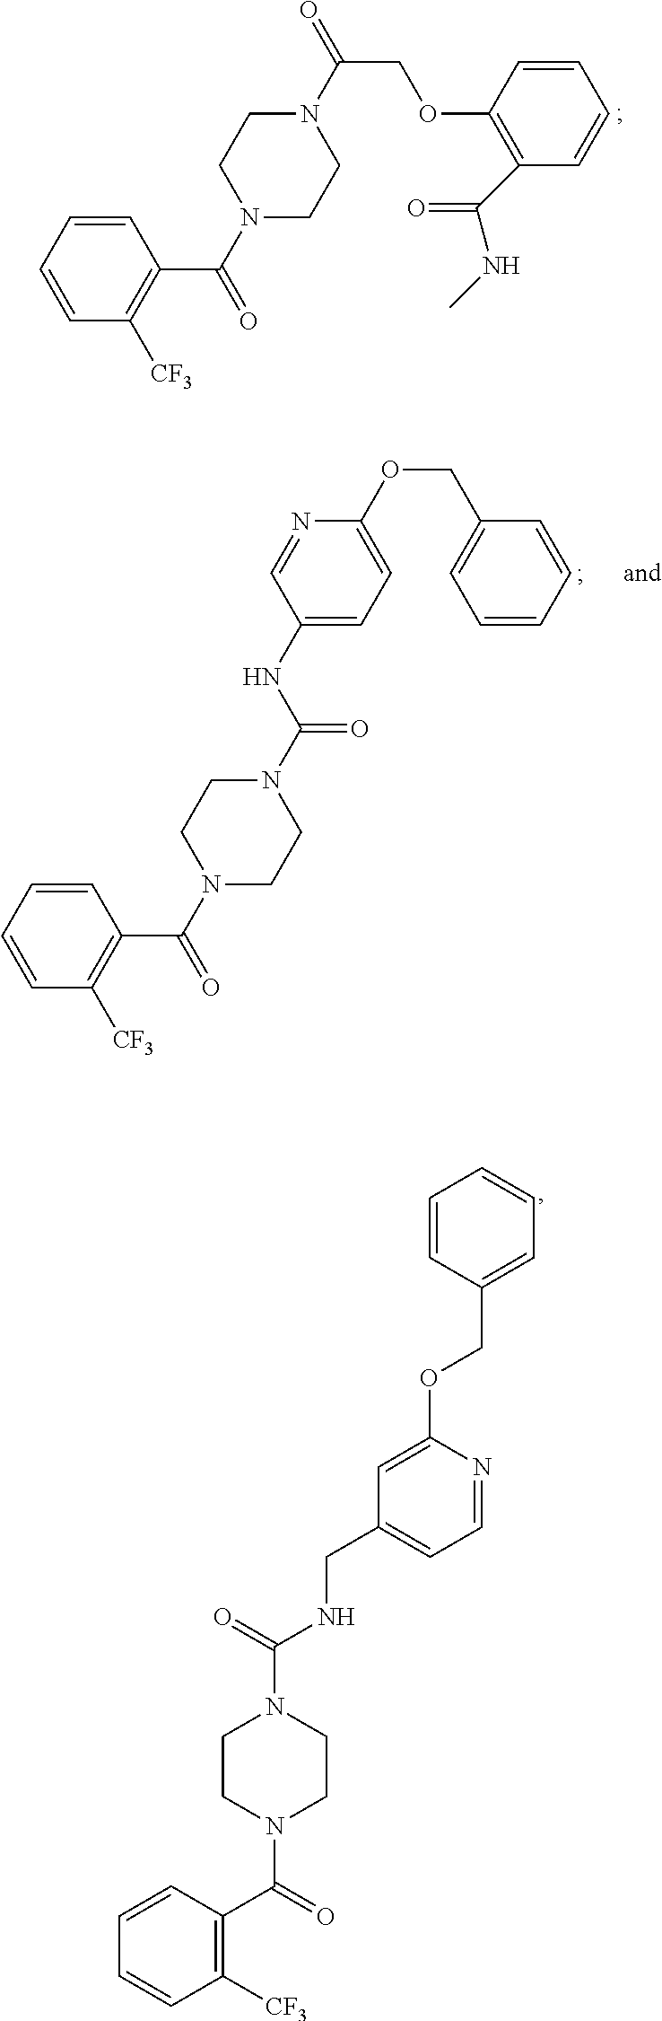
C1=CC=CC(C(N2CCN(C(COC3=C(C(NC)=O)C=CC=C3)=O)CC2)=O)=C1[CF3].C1=CC=CC(C(N2CCN(C(NC3=CC=C(OCC4=CC=CC=C4)N=C3)=O)CC2)=O)=C1[CF3].C1=CC(C(N2CCN(C(NCC3=CC=NC(OCC4=CC=CC=C4)=C3)=O)CC2)=O)=C([CF3])C=C1
